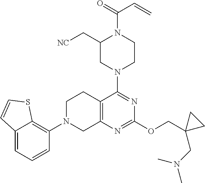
C12=CC=CC(N3CC4=C(CC3)C(N3CCN(C(=O)C=C)C(C[NC])C3)=NC(OCC3(CN(C)C)CC3)=N4)=C1SC=C2
